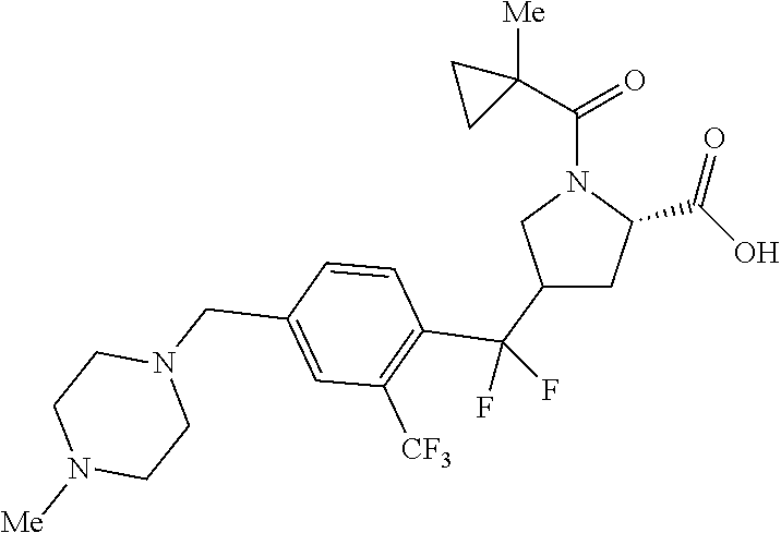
C1(C(C2=C([CF3])C=C(CN3CCN([Me])CC3)C=C2)(F)F)CC(C(O)=O)N(C(C2([Me])CC2)=O)C1
